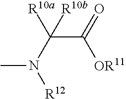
C(C(=O)[OR11])(N([R12])C)([R10a])[R10b]
